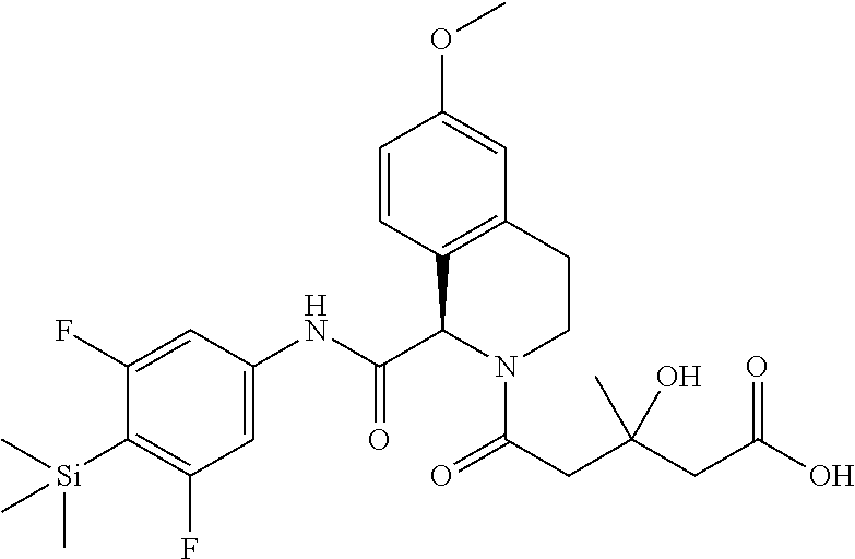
C1=CC2=C(C=C1OC)CCN(C(CC(CC(O)=O)(C)O)=O)C2C(NC1=CC(F)=C([Si](C)(C)C)C(F)=C1)=O
